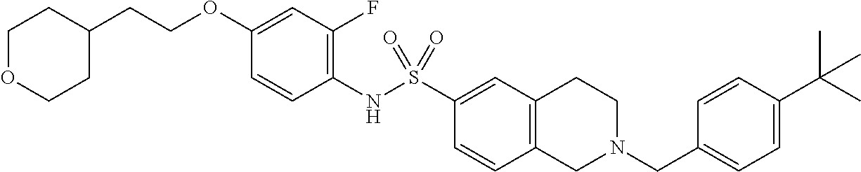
C1(OCCC2CCOCC2)=CC(F)=C(NS(C2=CC3=C(C=C2)CN(CC2=CC=C(C(C)(C)C)C=C2)CC3)(=O)=O)C=C1
